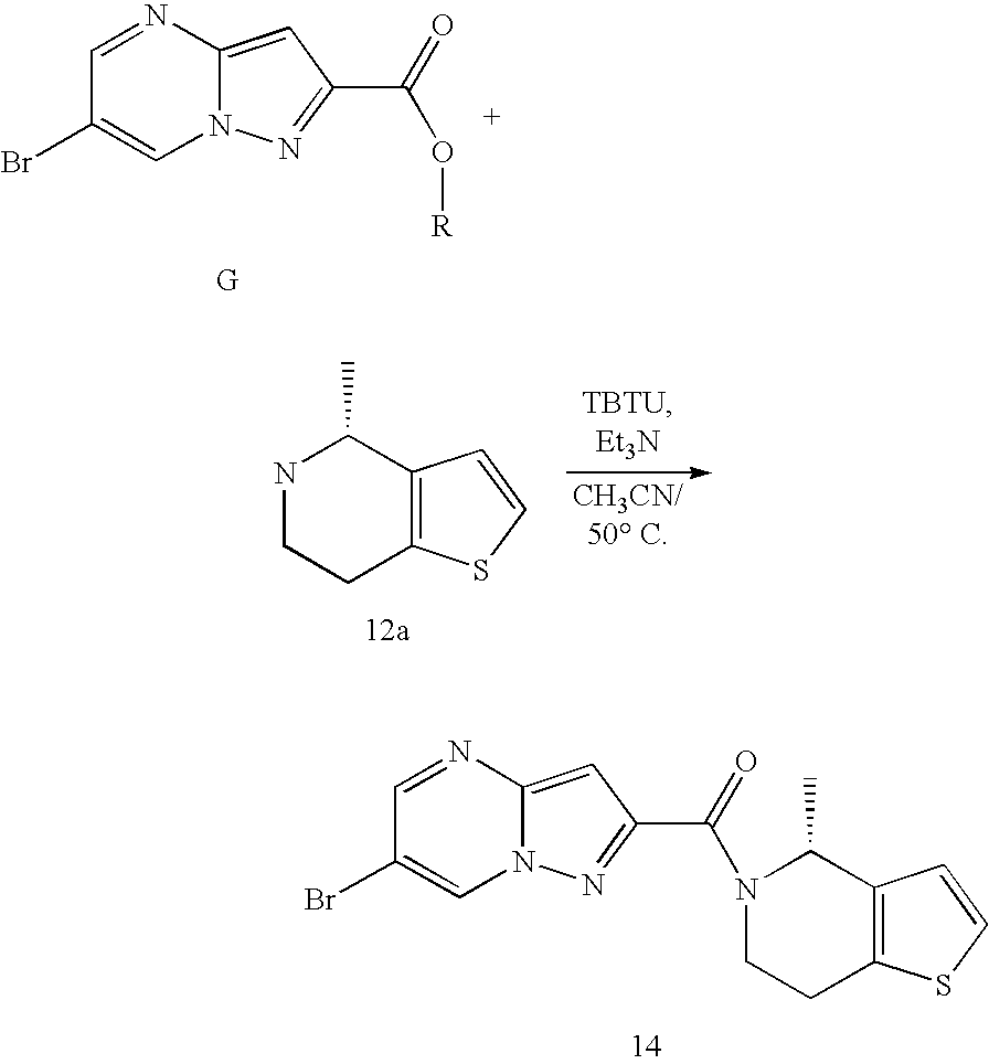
C1=NC2=CC(C(=O)O[R])=NN2C=C1Br.N1CCC2=C(C1C)C=CS2.N1(C(=O)C2=NN3C=C(Br)C=NC3=C2)CCC2=C(C1C)C=CS2
